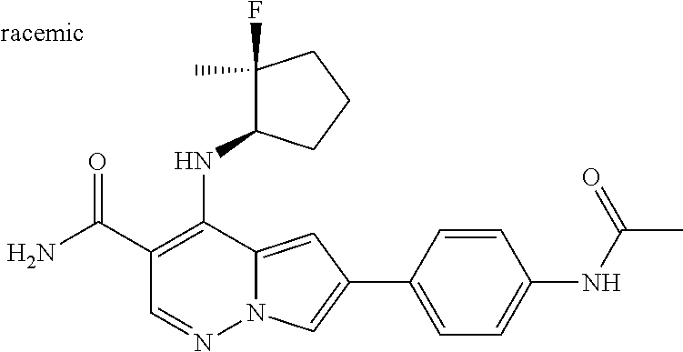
O=C(C1=C(NC2C(F)(C)CCC2)C2=CC(C3=CC=C(NC(C)=O)C=C3)=CN2N=C1)N
